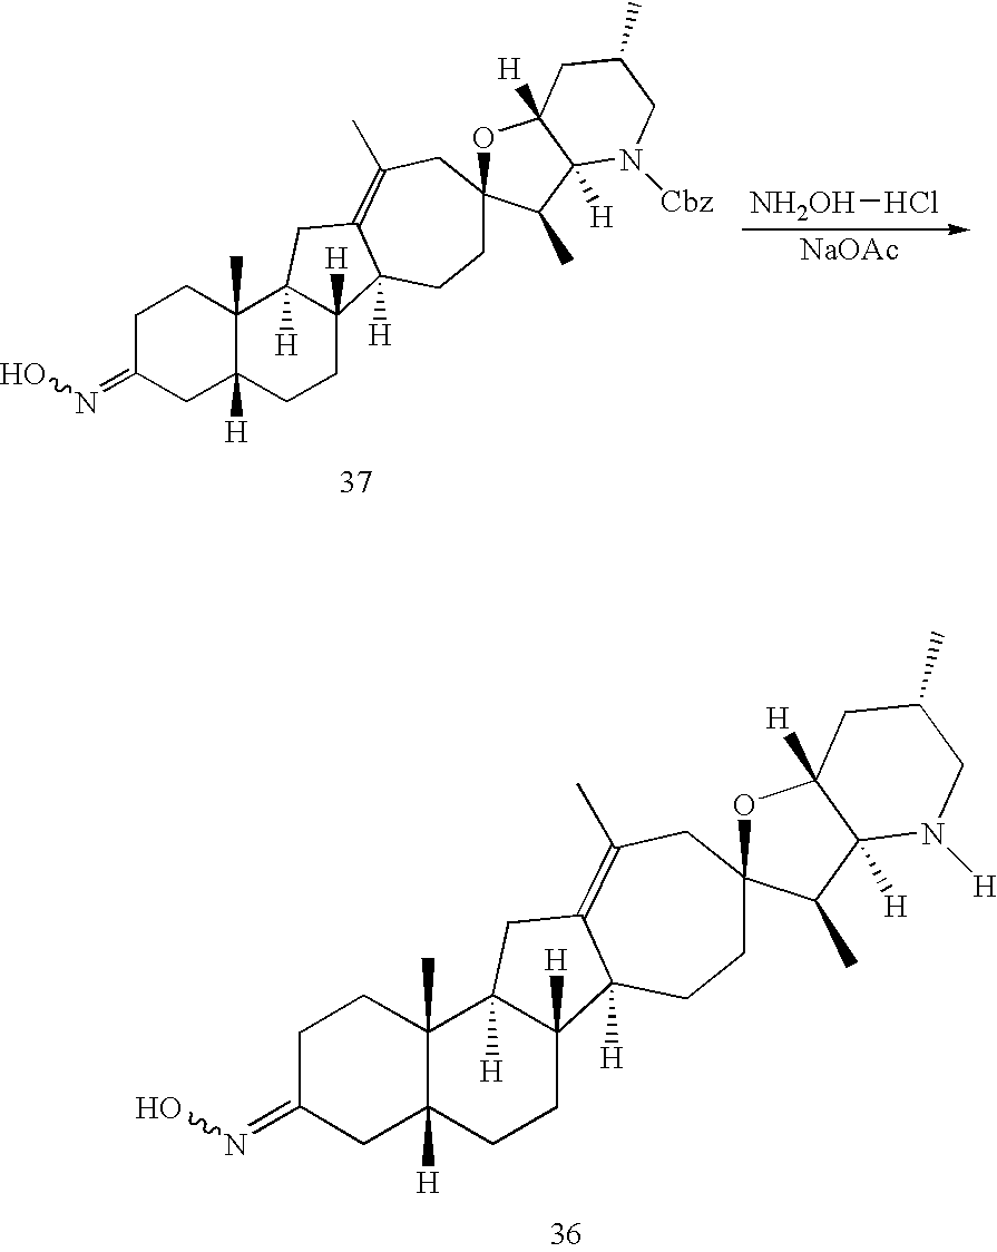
C1C(=NO)CC2([H])C(C)(C1)C1([H])C([H])(CC2)C2([H])C(=C(C)CC3(CC2)OC2([H])C([H])(C3C)N([H])CC(C)C2)C1.C1C(=NO)CC2([H])C(C)(C1)C1([H])C([H])(CC2)C2([H])C(=C(C)CC3(CC2)OC2([H])C([H])(C3C)N([Cbz])CC(C)C2)C1.Cl[NH2OH].[NaOAc]
